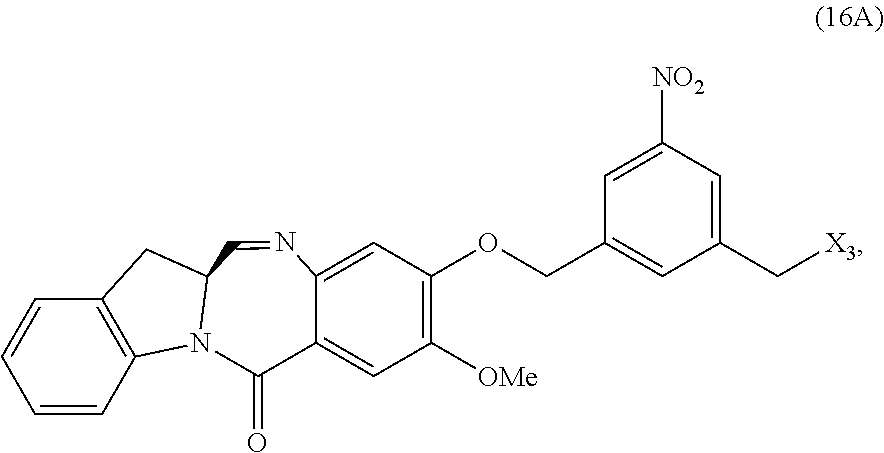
O(CC1=CC(C[X3])=CC([NO2])=C1)C1=C([OMe])C=C2C(=O)N3C4=C(C=CC=C4)CC3C=NC2=C1
